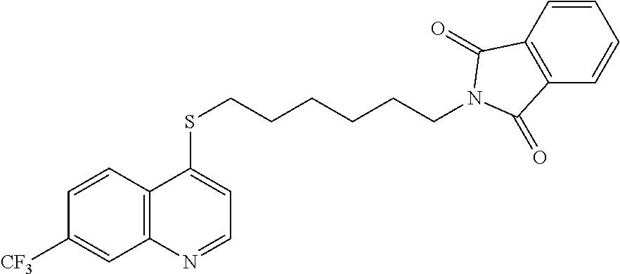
C12=C(C=CC([CF3])=C1)C(SCCCCCCN1C(=O)C3=C(C=CC=C3)C1=O)=CC=N2
